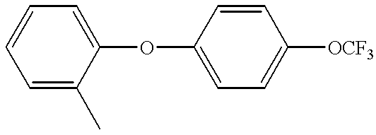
C1=CC=C(C)C(OC2=CC=C([OCF3])C=C2)=C1
